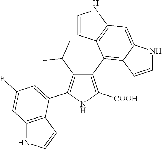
C1(C2=C3C(=CC4=C2C=CN4)NC=C3)=C([COOH])NC(C2=CC(F)=CC3=C2C=CN3)=C1C(C)C
